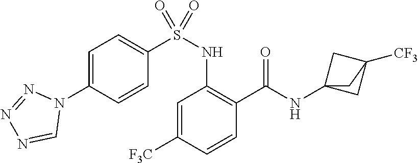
C1=C([F3C])C=CC(C(=O)NC23CC([CF3])(C2)C3)=C1NS(C1=CC=C(N2N=NN=C2)C=C1)(=O)=O
